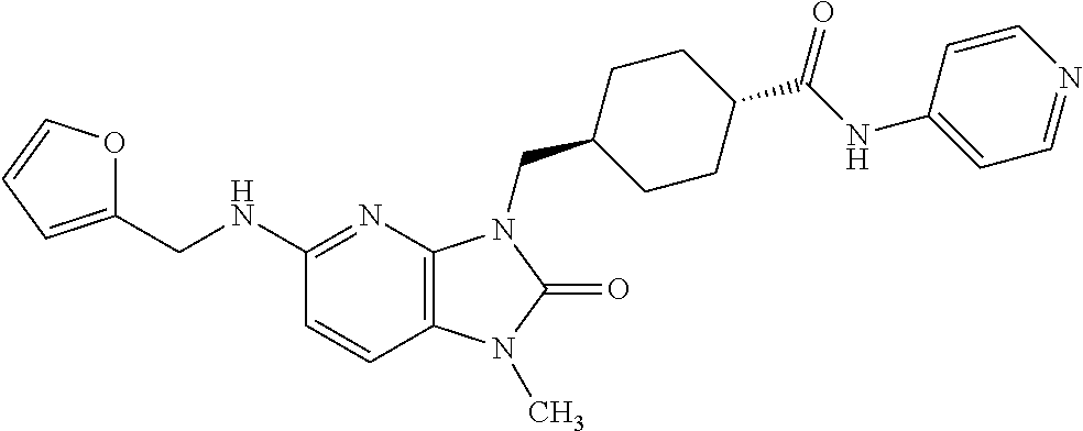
C1(NCC2=CC=CO2)=NC2=C(C=C1)N(C)C(=O)N2CC1CCC(C(NC2=CC=NC=C2)=O)CC1
